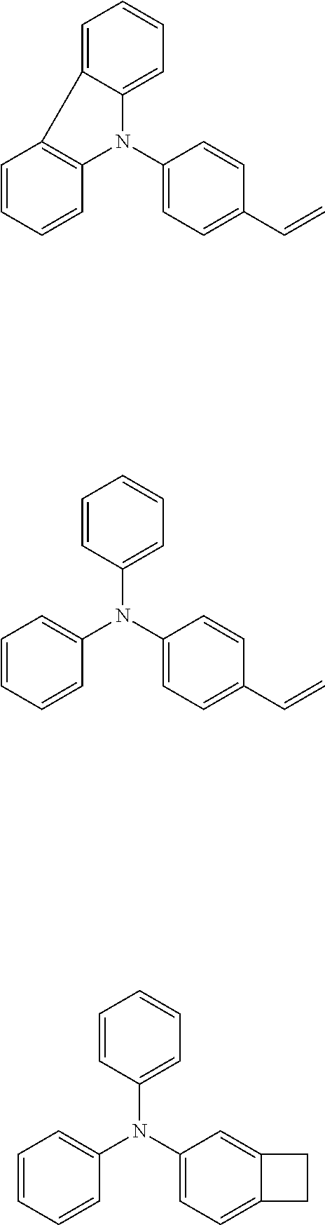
C1=CC=CC2=C1C1=CC=CC=C1N2C1=CC=C(C=C)C=C1.C1=CC=CC(N(C2=CC=C(C=C)C=C2)C2=CC=CC=C2)=C1.C1=CC=CC(N(C2=CC=C3C(=C2)CC3)C2=CC=CC=C2)=C1
